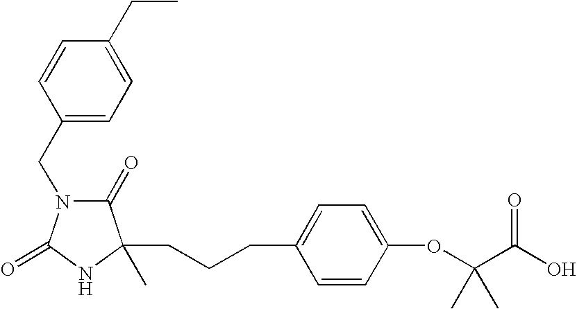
C(CCC1=CC=C(OC(C(O)=O)(C)C)C=C1)C1(C)C(=O)N(CC2=CC=C(CC)C=C2)C(=O)N1
